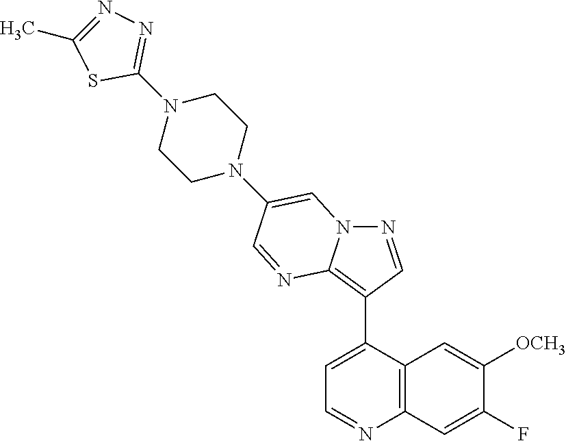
N1=CC(C2=CC=NC3=C2C=C([OCH3])C(F)=C3)=C2N1C=C(N1CCN(C3=NN=C(C)S3)CC1)C=N2
